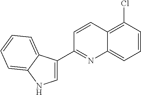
C1=CC(Cl)=C2C(=C1)N=C(C1=CNC3=CC=CC=C13)C=C2
